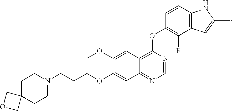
C1C2(CCN(CCCOC3=CC4=NC=NC(OC5=C(F)C6=C(C=C5)NC(C)=C6)=C4C=C3OC)C1)COC2
